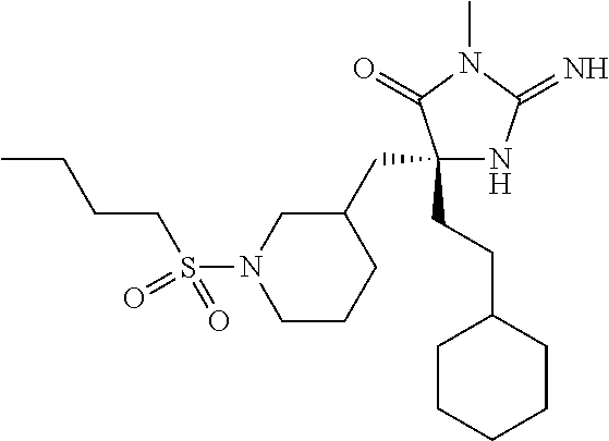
C1(CCC2CCCCC2)(CC2CN(S(CCCC)(=O)=O)CCC2)NC(=N)N(C)C1=O
